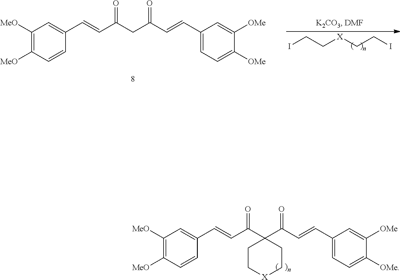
C1([MeO])=C([MeO])C=CC(C=CC(CC(C=CC2=CC=C([OMe])C([OMe])=C2)=O)=O)=C1.ICC[X]CCI.C1([MeO])=C([MeO])C=CC(C=CC(C2(C(C=CC3=CC=C([OMe])C([OMe])=C3)=O)CC[X]CC2)=O)=C1
